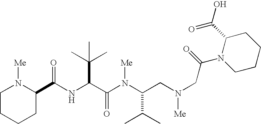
N(C(C(N(C(C(C)C)CN([Me])CC(N1CCCCC1C(O)=O)=O)[Me])=O)C(C)(C)C)C(=O)C1N([Me])CCCC1
